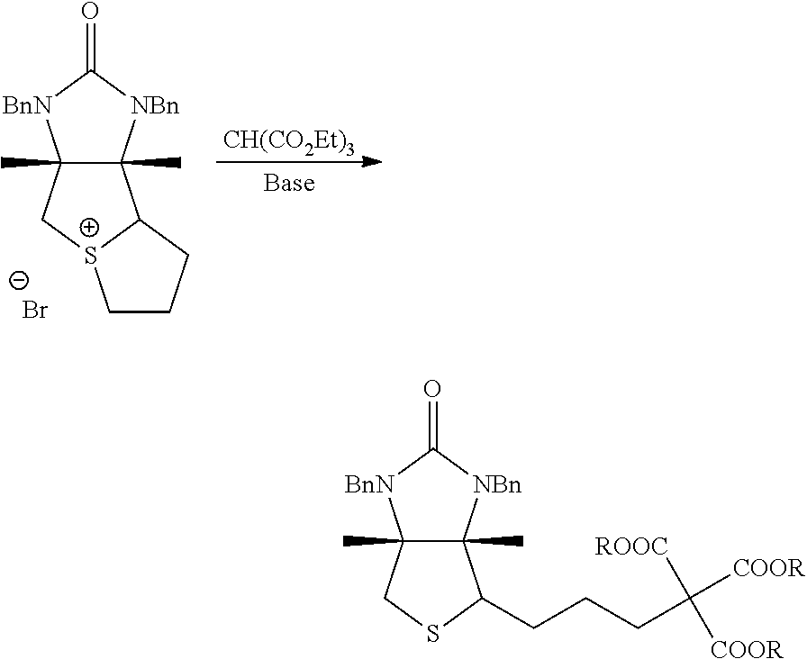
C12(C)C(C)(C(CCCC([COOR])([COOR])[ROOC])SC1)[NBn]C(=O)[BnN]2.C12(C)C(C)(C3[S+](C1)CCC3)[NBn]C(=O)[BnN]2.[Br-].[CH(CO2Et)3]
